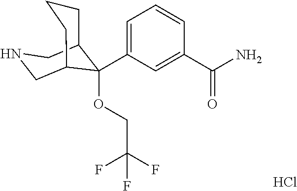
Cl.C1(C(N)=O)=CC(C2(OCC(F)(F)F)C3CCCC2CNC3)=CC=C1
